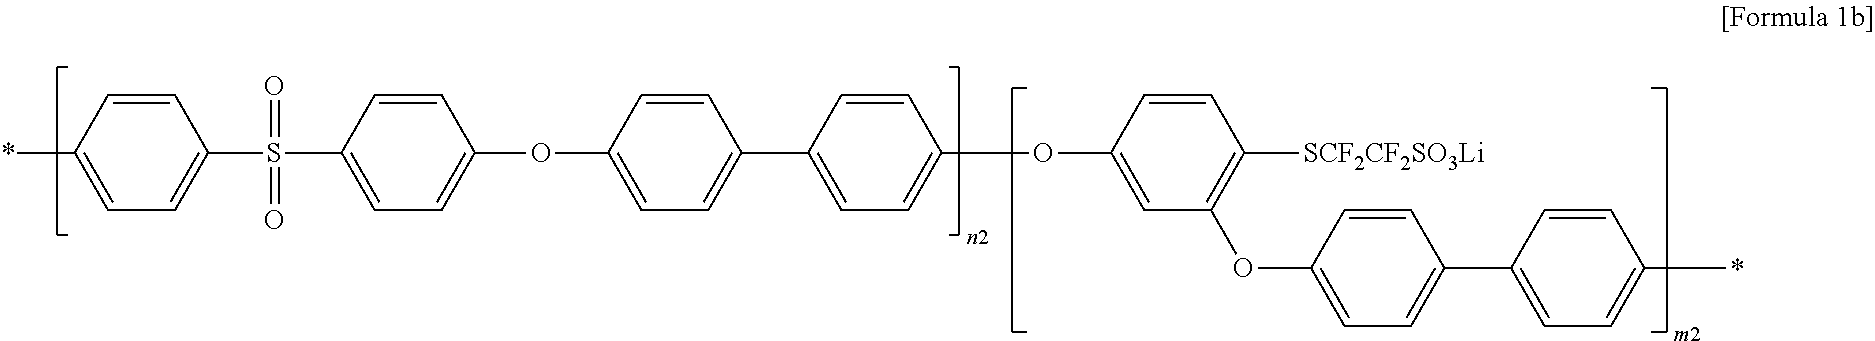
*C1=CC=C(S(C2=CC=C(OC3=CC=C(C4=CC=C(OC5=CC(OC6=CC=C(C7=CC=C(*)C=C7)C=C6)=C([SCF2CF2SO3Li])C=C5)C=C4)C=C3)C=C2)(=O)=O)C=C1
